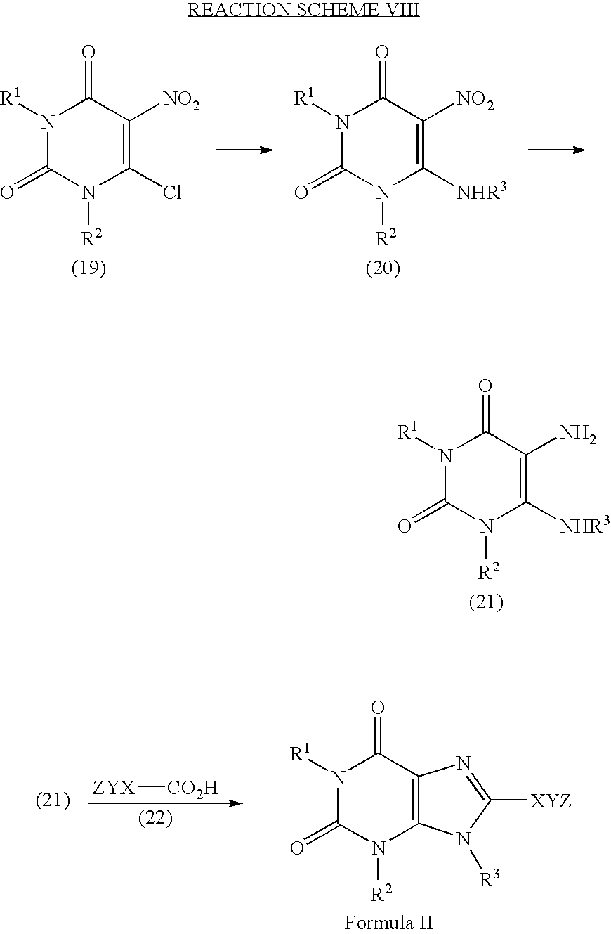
N1([R1])C(=O)N([R2])C(Cl)=C([NO2])C1=O.N1([R1])C(=O)N([R2])C([NHR3])=C([NO2])C1=O.N1([R1])C(=O)N([R2])C([NHR3])=C(N)C1=O.N1([R1])C(=O)N([R2])C2=C(C1=O)N=C([XYZ])N2[R3].[ZYX][CO2H]
